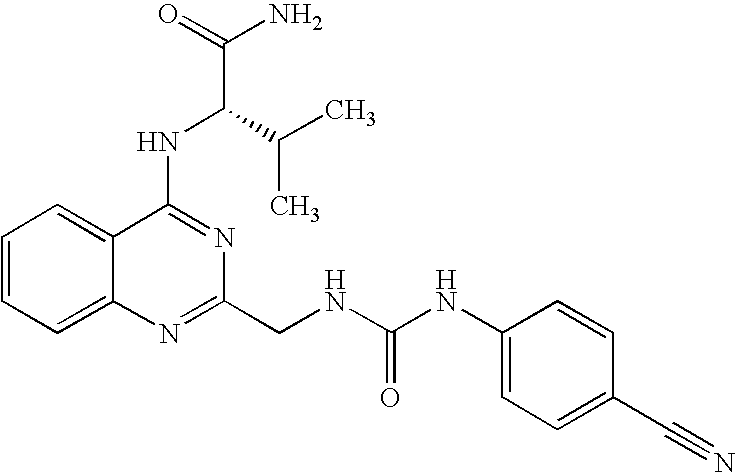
C1=CC=C2C(=C1)C(NC(C(C)C)C(N)=O)=NC(CNC(NC1=CC=C(C#N)C=C1)=O)=N2
